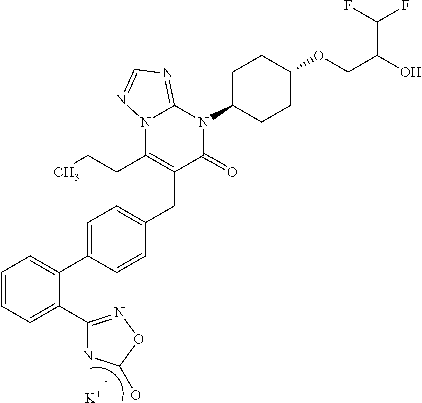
C1(C2=NOC(O)N2)=CC=CC=C1C1=CC=C(CC2=C(CCC)N3C(=NC=N3)N(C3CCC(OCC(O)C(F)F)CC3)C2=O)C=C1.[K]
